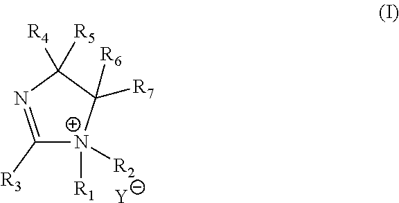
C1([R3])=NC([R4])([R5])C([R6])([R7])[N+]1([R1])[R2].[Y]
